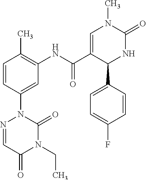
C1=CC(C)=C(NC(C2=CN(C)C(=O)NC2C2=CC=C(F)C=C2)=O)C=C1N1N=CC(=O)N(CC)C1=O
